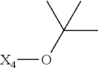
CC(O[X4])(C)C
